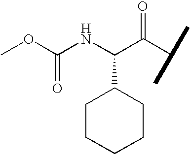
COC(NC(C(C(C)C)=O)C1CCCCC1)=O
